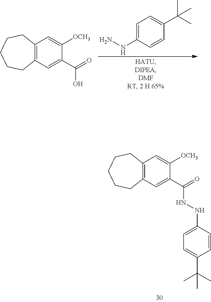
C1=C(NNC(C2=CC3=C(C=C2[OCH3])CCCCC3)=O)C=CC(C(C)(C)C)=C1.C1=C(C(C)(C)C)C=CC(NN)=C1.C1=C([OCH3])C(C(=O)O)=CC2=C1CCCCC2
